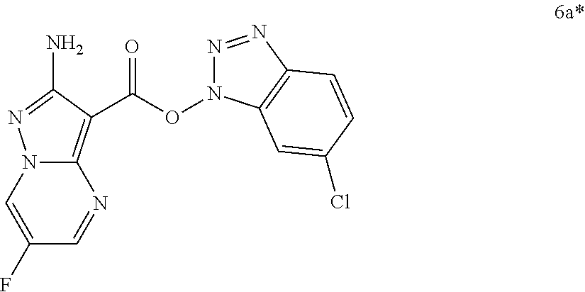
C1(F)=CN2C(=C(C(ON3N=NC4=C3C=C(Cl)C=C4)=O)C(N)=N2)N=C1
